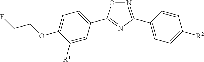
O1N=C(C2=CC=C([R2])C=C2)N=C1C1=CC=C(OCCF)C([R1])=C1
